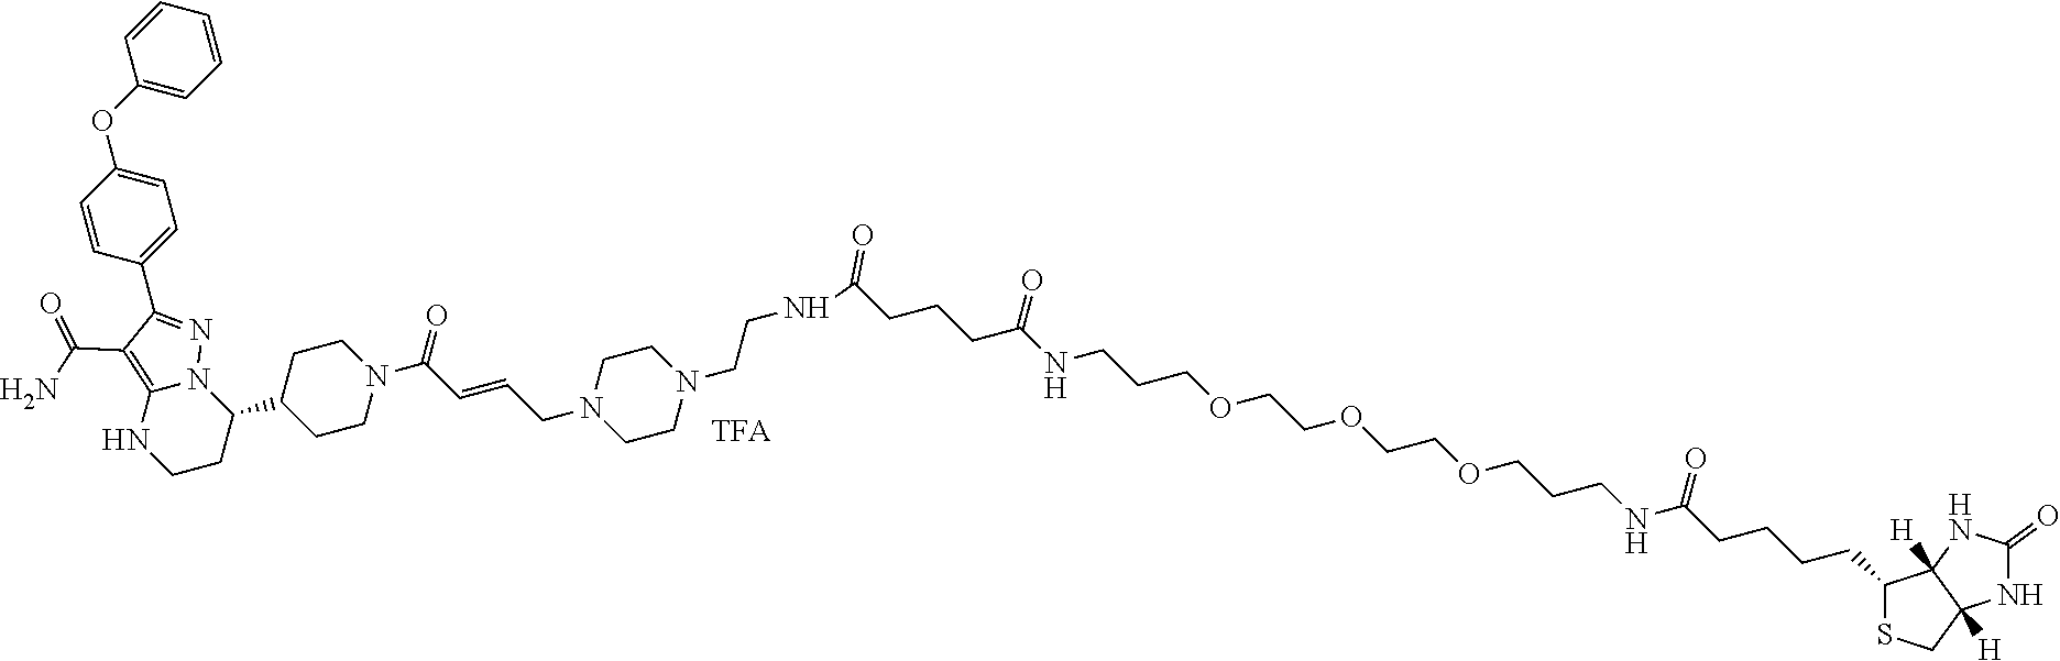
C1CN(CC=CC(N2CCC(C3N4C(=C(C(N)=O)C(C5=CC=C(OC6=CC=CC=C6)C=C5)=N4)NCC3)CC2)=O)CCN1CCNC(CCCC(NCCCOCCOCCOCCCNC(CCCCC1SCC2([H])C1([H])NC(=O)N2)=O)=O)=O
